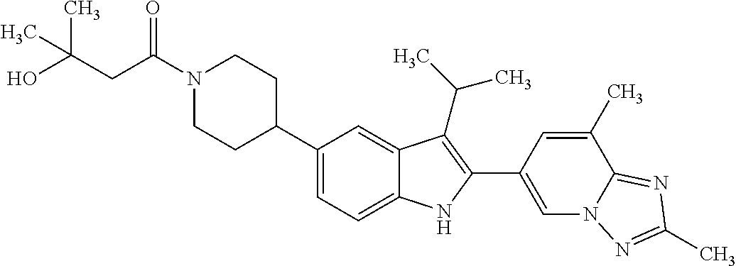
C(N1CCC(C2=CC=C3C(=C2)C(C(C)C)=C(C2=CN4C(=NC(C)=N4)C(C)=C2)N3)CC1)(CC(O)(C)C)=O
